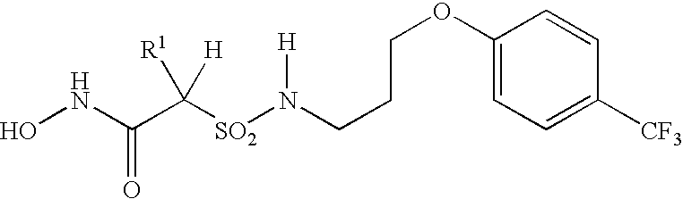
C1(OCCCN([SO2]C(C(NO)=O)([R1])[H])[H])=CC=C([CF3])C=C1
